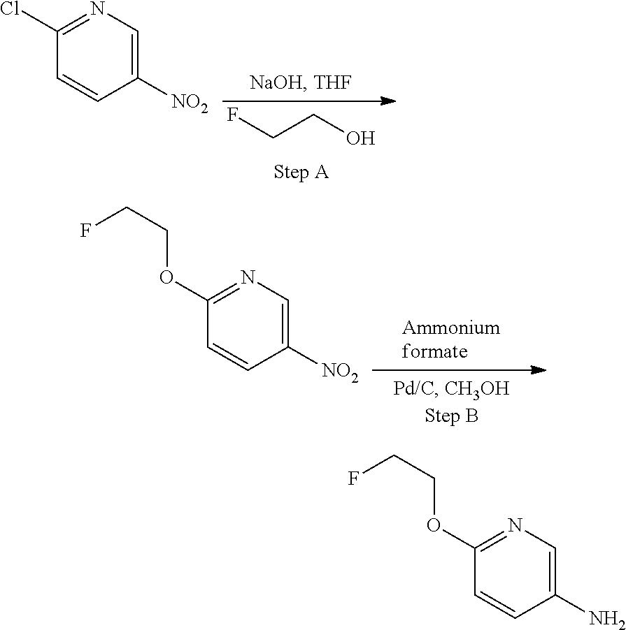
C(CO)F.C1(Cl)=NC=C([NO2])C=C1.C1(OCCF)=NC=C([NO2])C=C1.C1(OCCF)=NC=C(N)C=C1
